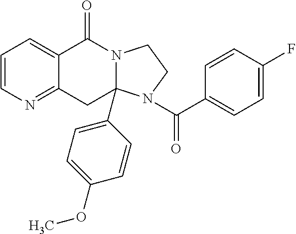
C1=CN=C2C(=C1)C(=O)N1C(C3=CC=C(OC)C=C3)(C2)N(C(C2=CC=C(F)C=C2)=O)CC1
